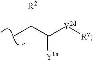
[R2]C(C([Y2d][Ry])=[Y1a])C
